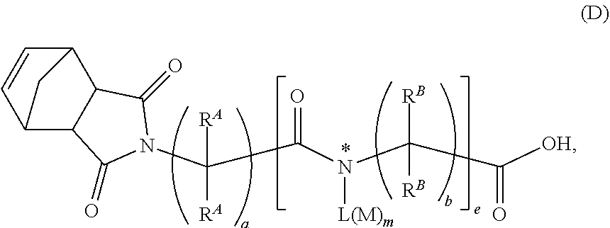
C(C(N([L(M)m])C(C([OH])=O)([RB])[RB])=O)([RA])([RA])N1C(=O)C2C3C=CC(C2C1=O)C3
